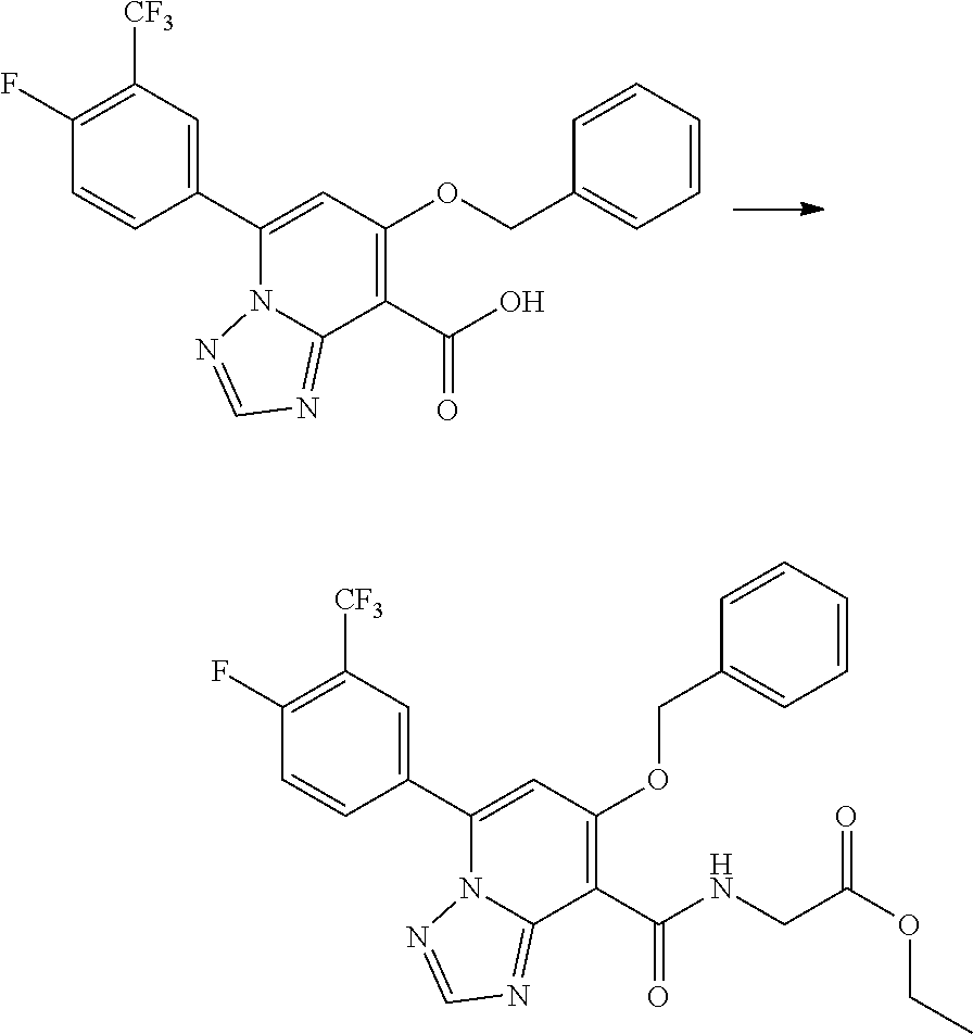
C1(C2=CC(OCC3=CC=CC=C3)=C(C(O)=O)C3=NC=NN23)=CC([CF3])=C(F)C=C1.C1(C2=CC(OCC3=CC=CC=C3)=C(C(NCC(OCC)=O)=O)C3=NC=NN23)=CC([CF3])=C(F)C=C1
